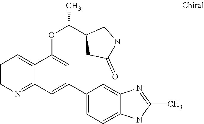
C1=CN=C2C(=C1)C(OC(C1CC(=O)NC1)C)=CC(C1=CC=C3C(=C1)N=C(C)N3)=C2
